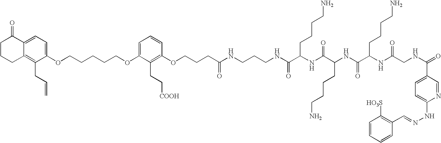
C1=C(OCCCCCOC2=CC=CC(OCCCC(=O)NCCCNC(=O)C(NC(=O)C(NC(C(NC(CNC(=O)C3=CC=C(NN=CC4=C([HO3S])C=CC=C4)N=C3)=O)CCCCN)=O)CCCCN)CCCCN)=C2CC[COOH])C(CC=C)=C2C(=C1)C(=O)CCC2
